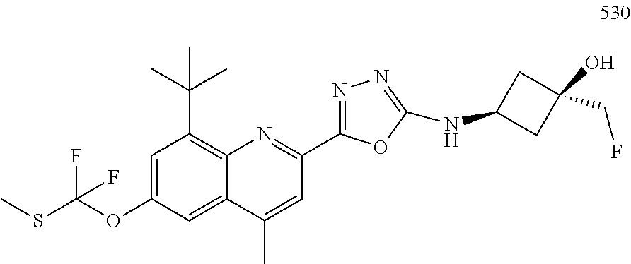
C12=C(C(C)(C)C)C=C(OC(SC)(F)F)C=C1C(C)=CC(C1=NN=C(NC3CC(O)(CF)C3)O1)=N2
